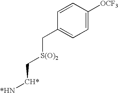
C1=CC([OCF3])=CC=C1C[S(O)2]C[CH*][*HN]
